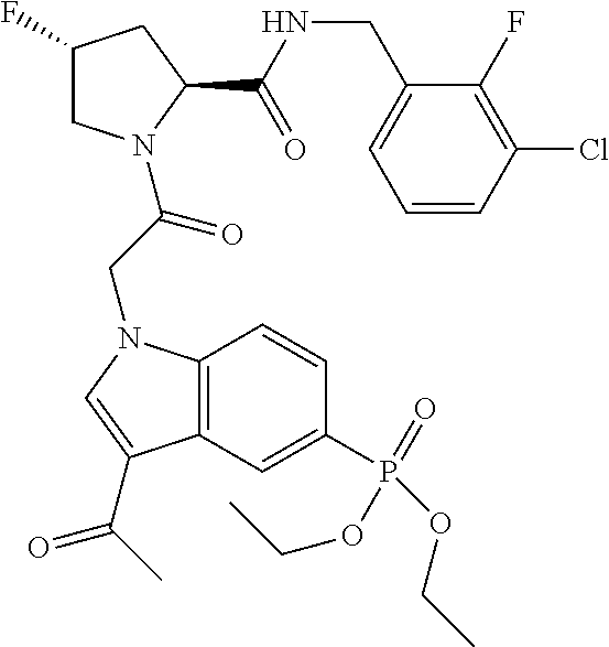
C1(F)CN(C(=O)CN2C3=C(C=C(P(OCC)(=O)OCC)C=C3)C(C(C)=O)=C2)C(C(NCC2=CC=CC(Cl)=C2F)=O)C1
